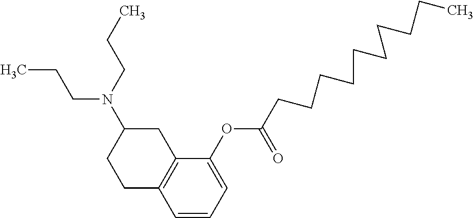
CCCN(C1CCC2=C(C1)C(OC(CCCCCCCCCC)=O)=CC=C2)CCC
